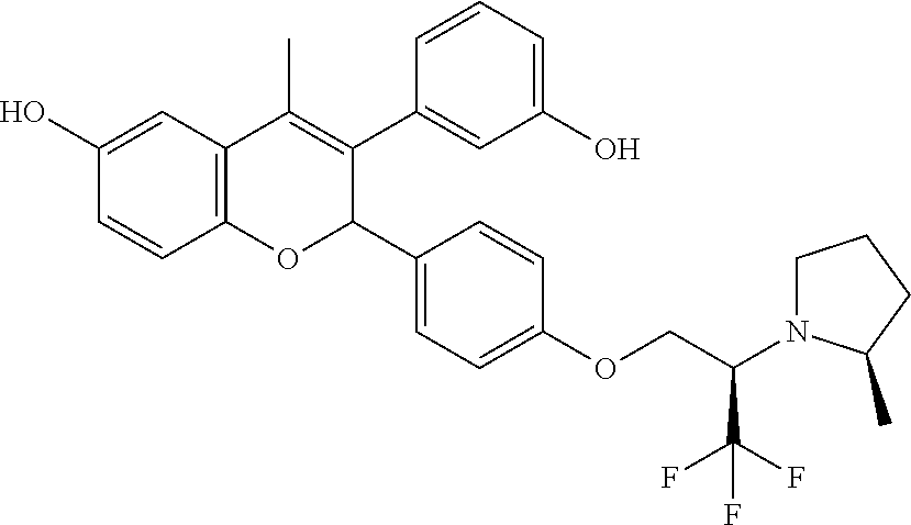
C12=C(C=C(O)C=C1)C(C)=C(C1=CC(O)=CC=C1)C(C1=CC=C(OCC(N3CCCC3C)C(F)(F)F)C=C1)O2
